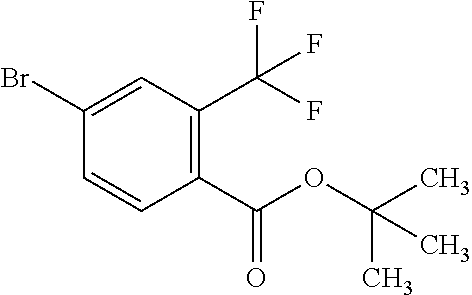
C1(Br)=CC(C(F)(F)F)=C(C(OC(C)(C)C)=O)C=C1
